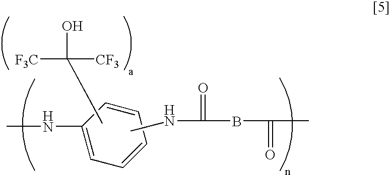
CC(O)([CF3])[F3C].C1=C(NC)C=CC=C1.CNC(=O)BC(=O)C
